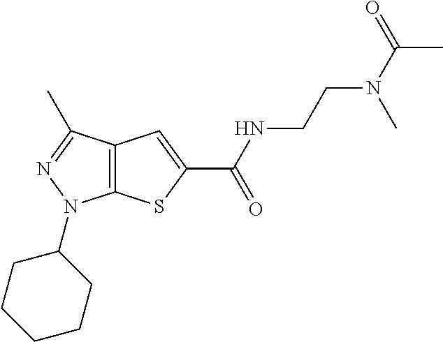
C12=C(C(C)=NN1C1CCCCC1)C=C(C(NCCN(C)C(C)=O)=O)S2
